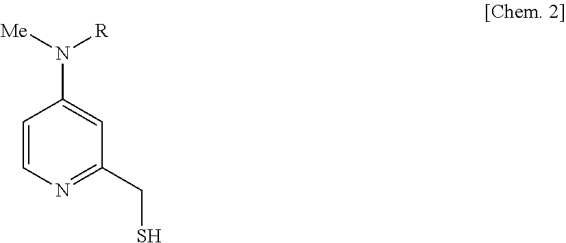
C1=CN=C(CS)C=C1N([Me])[R]
